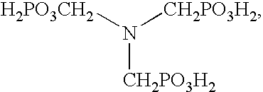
N([CH2PO3H2])([CH2PO3H2])[H2PO3CH2]
